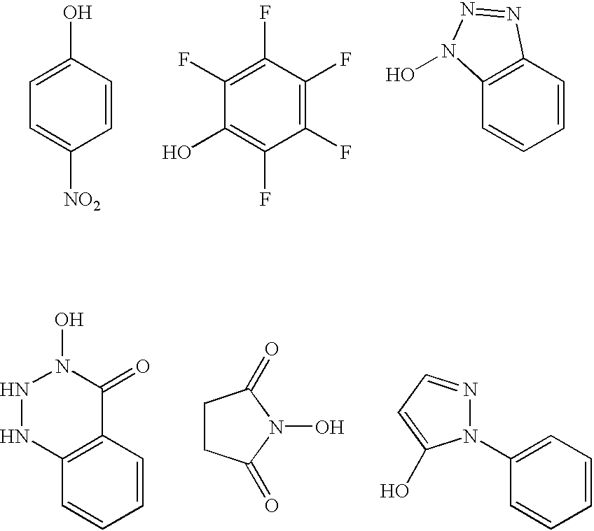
C1=C(O)C=CC([NO2])=C1.C1(F)=C(F)C(F)=C(F)C(F)=C1O.C12=C(C=CC=C1)N=NN2O.C1=CC2=C(C=C1)NNN(O)C2=O.C1CC(=O)N(O)C1=O.C1=CC=C(N2N=CC=C2O)C=C1
